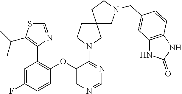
C1(OC2=C(C3=C(C(C)C)SC=N3)C=C(F)C=C2)=CN=CN=C1N1CCC2(C1)CN(CC1=CC3=C(C=C1)NC(=O)N3)CC2
